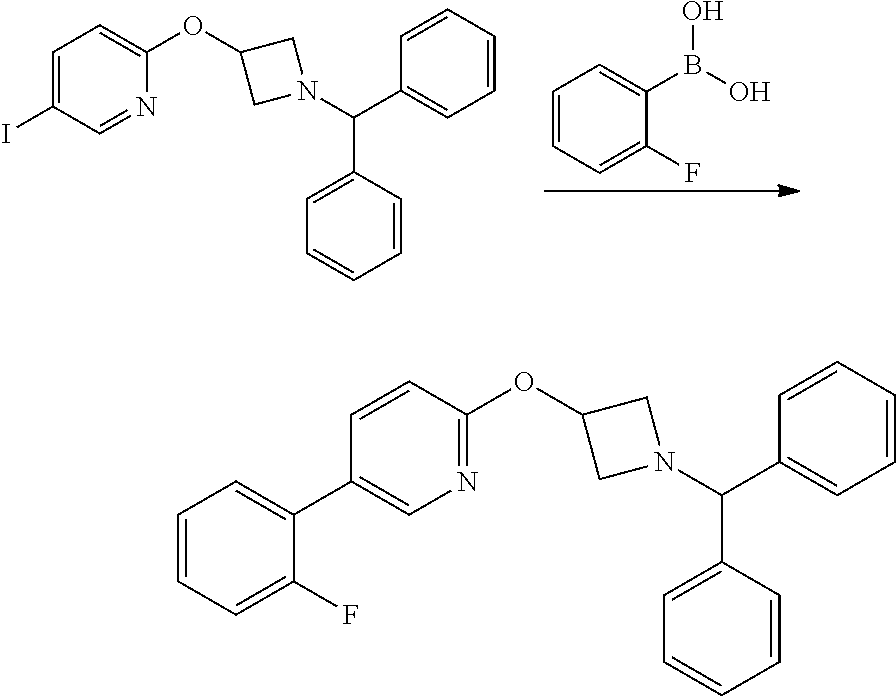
C1=CC=C(F)C(B(O)O)=C1.C1=C(I)C=NC(OC2CN(C(C3=CC=CC=C3)C3=CC=CC=C3)C2)=C1.C1=CC(OC2CN(C(C3=CC=CC=C3)C3=CC=CC=C3)C2)=NC=C1C1=CC=CC=C1F
